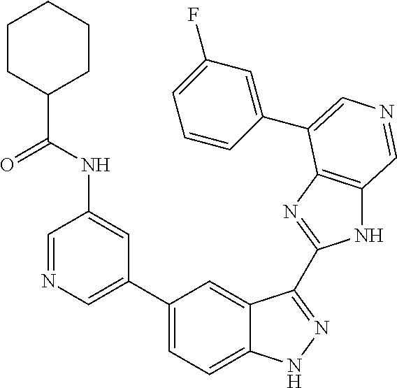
C1(C2=CN=CC(NC(C3CCCCC3)=O)=C2)=CC=C2C(=C1)C(C1=NC3=C(N1)C=NC=C3C1=CC(F)=CC=C1)=NN2
